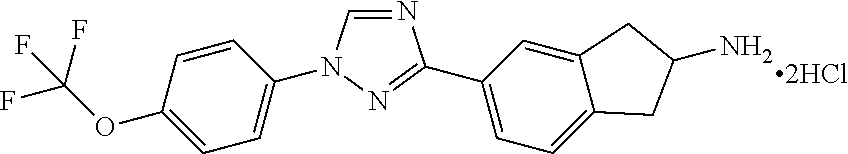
C1=C(OC(F)(F)F)C=CC(N2C=NC(C3=CC=C4C(=C3)CC(N)C4)=N2)=C1
